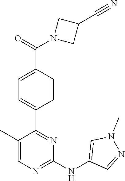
C1(C2=NC(NC3=CN(C)N=C3)=NC=C2C)=CC=C(C(N2CC(C#N)C2)=O)C=C1
